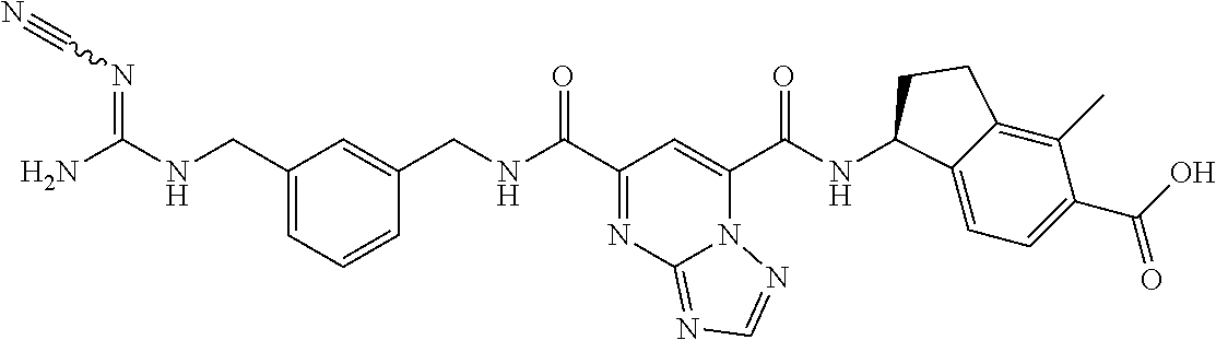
C(NC(C1=NC2=NC=NN2C(C(NC2C3=CC=C(C(O)=O)C(C)=C3CC2)=O)=C1)=O)C1=CC(CNC(N)=NC#N)=CC=C1
